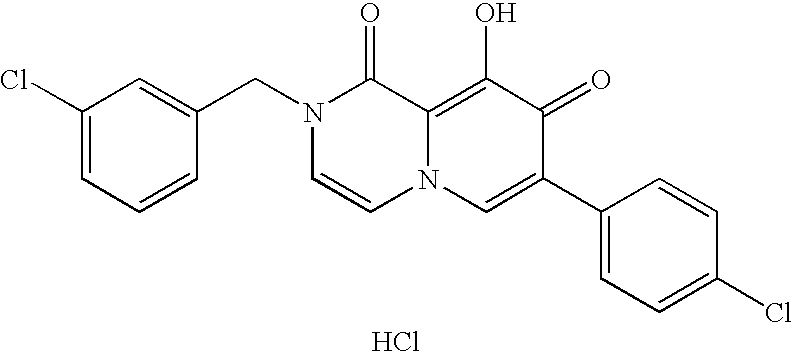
C1(Cl)=CC=CC(CN2C=CN3C(=C(O)C(=O)C(C4=CC=C(Cl)C=C4)=C3)C2=O)=C1.Cl
